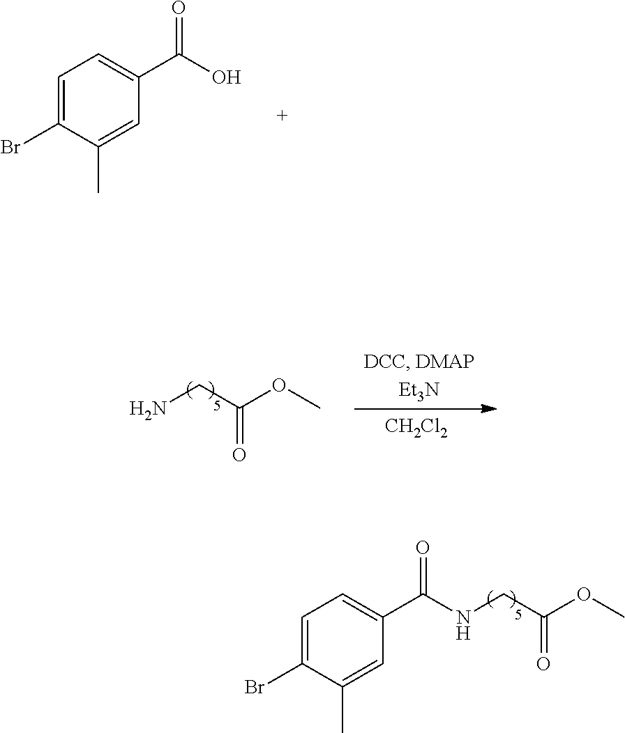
C1=C(Br)C(C)=CC(C(=O)O)=C1.C(=O)(CNC(C1=CC=C(Br)C(C)=C1)=O)OC.NCC(OC)=O.[CH2Cl2]
